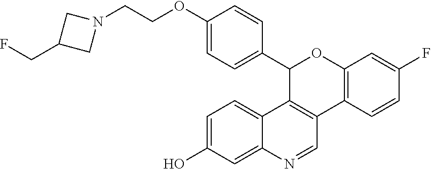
C1(C2=CC=C(OCCN3CC(CF)C3)C=C2)C2=C(C3=C(O1)C=C(F)C=C3)C=NC1=CC(O)=CC=C21
